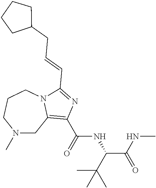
N1(C)CC2=C(C(=O)NC(C(NC)=O)C(C)(C)C)N=C(C=CCC3CCCC3)N2CCC1
